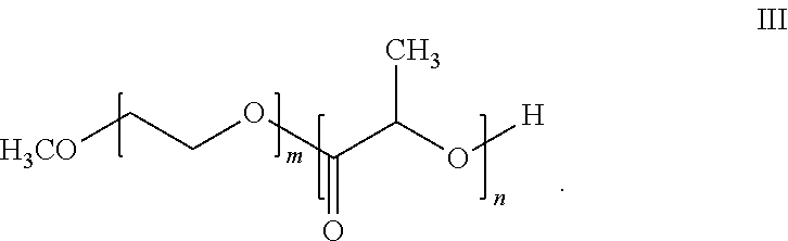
[H3CO]CCOC(C(O[H])C)=O
